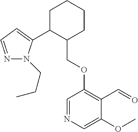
C1C(C2=CC=NN2CCC)C(COC2=C(C=O)C(OC)=CN=C2)CCC1
